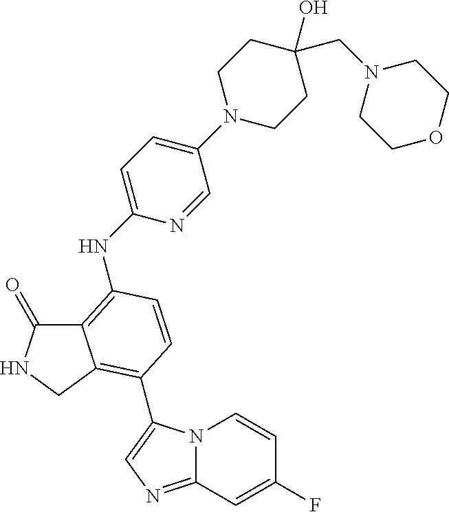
C12=C(NC3=CC=C(N4CCC(CN5CCOCC5)(O)CC4)C=N3)C=CC(C3=CN=C4N3C=CC(F)=C4)=C1CNC2=O
